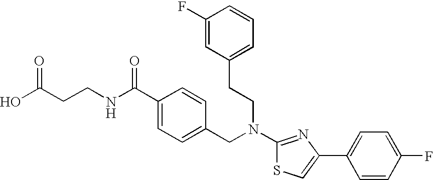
N(C1=NC(C2=CC=C(F)C=C2)=CS1)(CC1=CC=C(C(NCCC(O)=O)=O)C=C1)CCC1=CC=CC(F)=C1
